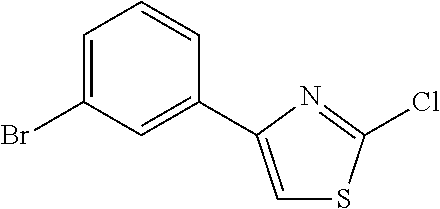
C1=C(Br)C=C(C2=CSC(Cl)=N2)C=C1
